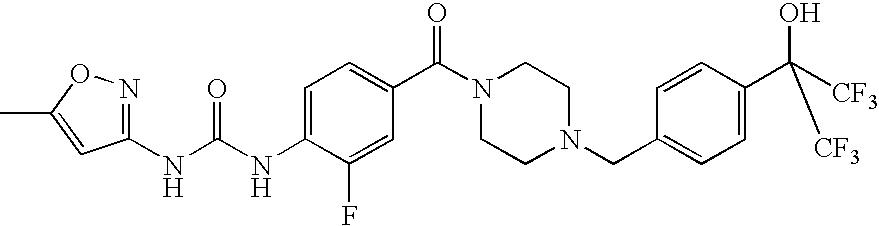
CC1=CC(NC(=O)NC2=CC=C(C(=O)N3CCN(CC4=CC=C(C(O)([CF3])[CF3])C=C4)CC3)C=C2F)=NO1
